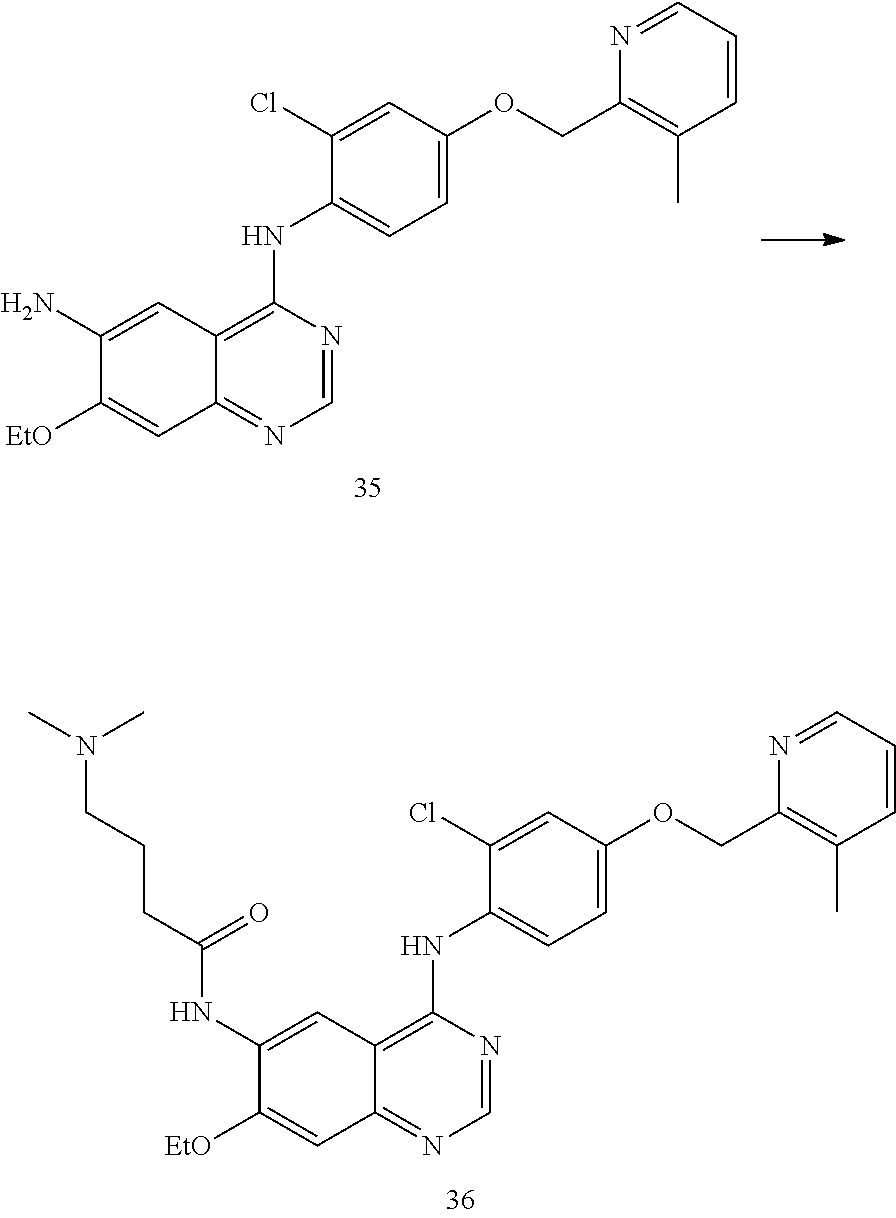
C12=NC=NC(NC3=CC=C(OCC4=C(C)C=CC=N4)C=C3Cl)=C1C=C(N)C([EtO])=C2.C12=NC=NC(NC3=CC=C(OCC4=C(C)C=CC=N4)C=C3Cl)=C1C=C(NC(CCCN(C)C)=O)C([EtO])=C2
